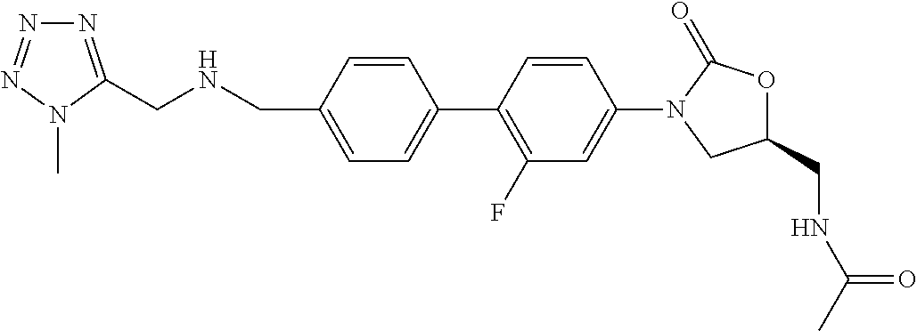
C(NCC1=CC=C(C2=C(F)C=C(N3CC(CNC(C)=O)OC3=O)C=C2)C=C1)C1=NN=NN1C
